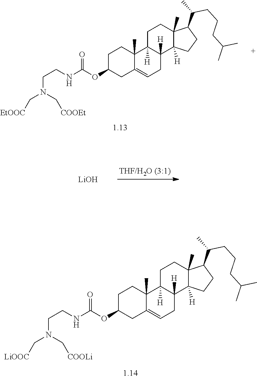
C1C(OC(NCCN(C[COOLi])C[LiOOC])=O)CC2=CCC3([H])C([H])(C2(C)C1)CCC1(C)C3([H])CCC1C(C)CCCC(C)C.C1C(OC(NCCN(C[COOEt])C[EtOOC])=O)CC2=CCC3([H])C([H])(C2(C)C1)CCC1(C)C3([H])CCC1C(C)CCCC(C)C.[THF/H2O (3:1)].[LiOH]
